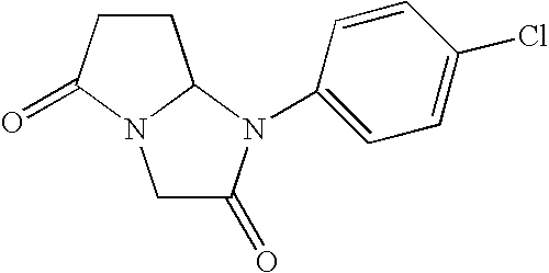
C1C(=O)N(C2=CC=C(Cl)C=C2)C2N1C(=O)CC2
